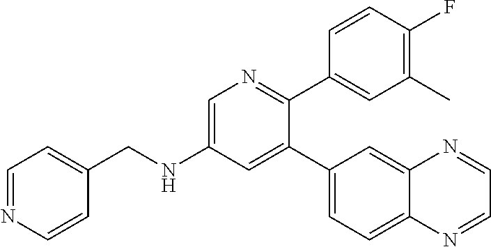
C1=C(NCC2=CC=NC=C2)C=C(C2=CC=C3C(=C2)N=CC=N3)C(C2=CC(C)=C(F)C=C2)=N1
